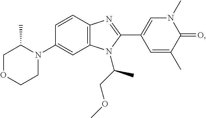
C1(N2C(C)COCC2)=CC2=C(C=C1)N=C(C1=CN(C)C(=O)C(C)=C1)N2C(COC)C
